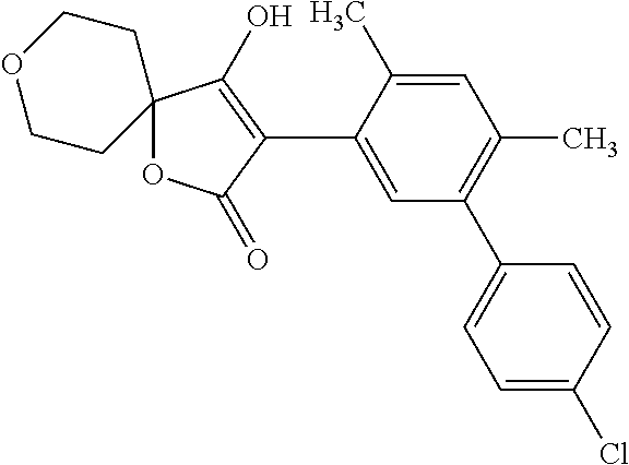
C1=C(C)C(C2=C(O)C3(OC2=O)CCOCC3)=CC(C2=CC=C(Cl)C=C2)=C1C
